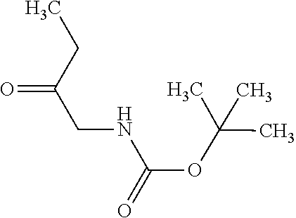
C(=O)(NCC(=O)CC)OC(C)(C)C
